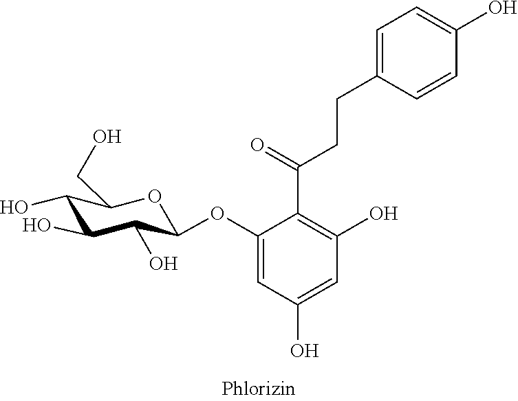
C1=C(CCC(C2=C(O)C=C(O)C=C2OC2C(O)C(O)C(O)C(CO)O2)=O)C=CC(O)=C1
